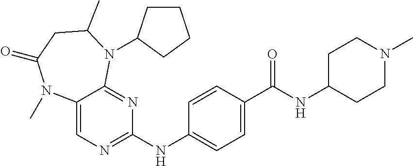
C12=CN=C(NC3=CC=C(C(NC4CCN(C)CC4)=O)C=C3)N=C1N(C1CCCC1)C(C)CC(=O)N2C
